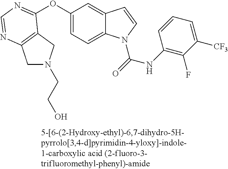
O(C1=CC=C2C(=C1)C=CN2C(=O)NC1=C(F)C([CF3])=CC=C1)C1=NC=NC2=C1CN(CCO)C2
